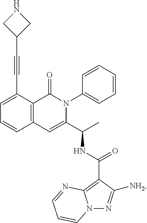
C1=C(C#CC2CNC2)C2=C(C=C1)C=C(C(C)NC(=O)C1=C3N(N=C1[NH2])C=CC=N3)N(C1=CC=CC=C1)C2=O
